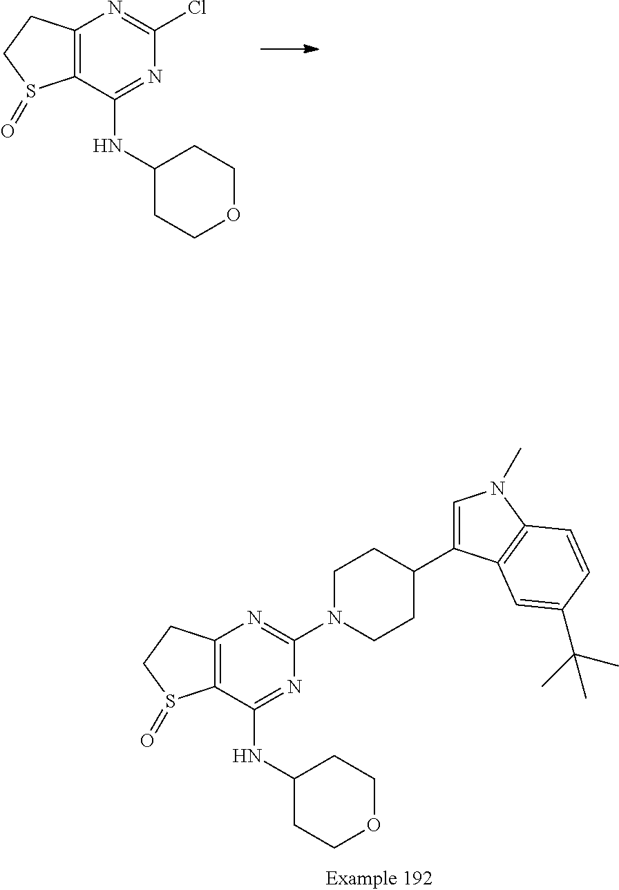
ClC1=NC2=C(C(NC3CCOCC3)=N1)S(=O)CC2.C1N(C2=NC3=C(C(NC4CCOCC4)=N2)S(=O)CC3)CCC(C2=CN(C)C3=C2C=C(C(C)(C)C)C=C3)C1
